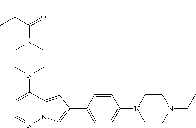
N1(C2=CC=NN3C2=CC(C2=CC=C(N4CCN(CC)CC4)C=C2)=C3)CCN(C(C(C)C)=O)CC1
